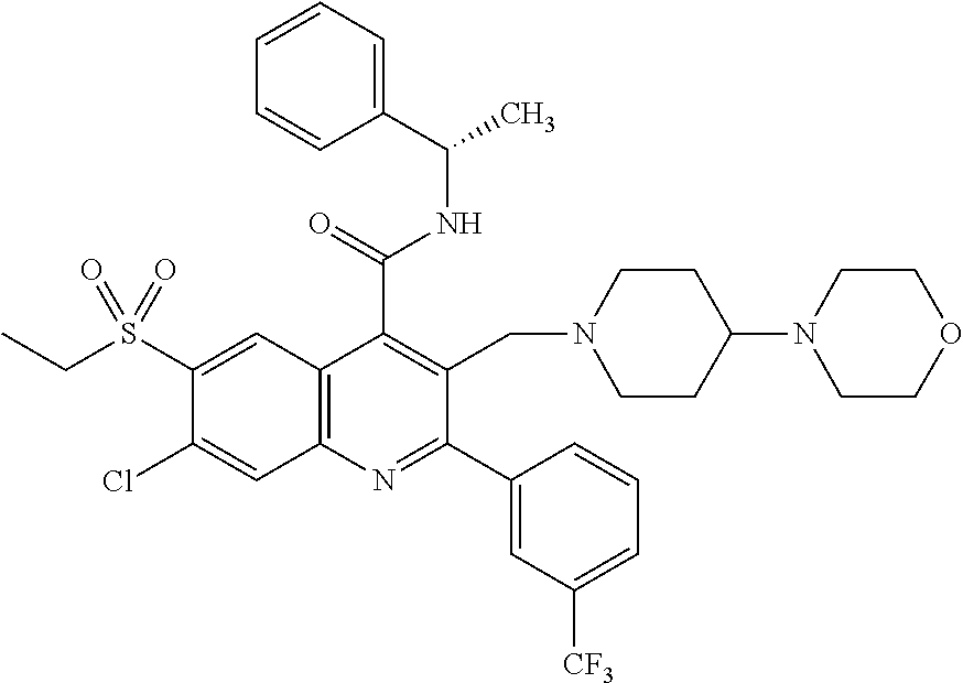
C1(C(=O)NC(C2=CC=CC=C2)C)=C(CN2CCC(N3CCOCC3)CC2)C(C2=CC([CF3])=CC=C2)=NC2=C1C=C(S(CC)(=O)=O)C(Cl)=C2
